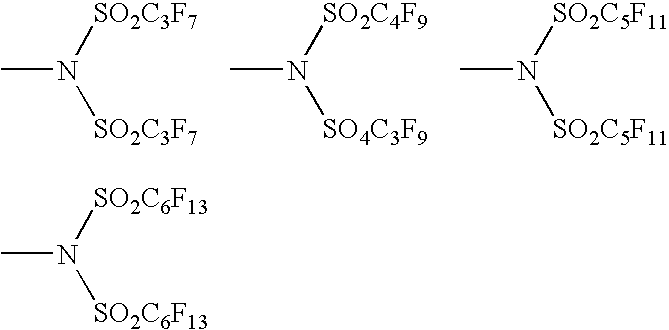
N([SO2C3F7])([SO2C3F7])C.N([SO2C4F9])([SO4C3F9])C.N([SO2C5F11])([SO2C5F11])C.N([SO2C6F13])([SO2C6F13])C
